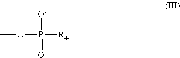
COP([O-])(=O)[R4]
